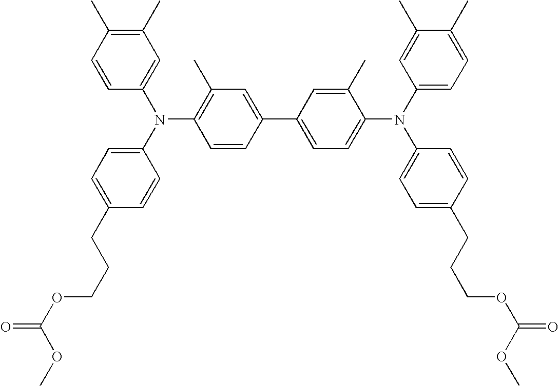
C1(C)=C(C)C=CC(N(C2=CC=C(CCCOC(OC)=O)C=C2)C2=C(C)C=C(C3=CC=C(N(C4=CC=C(C)C(C)=C4)C4=CC=C(CCCOC(=O)OC)C=C4)C(C)=C3)C=C2)=C1
